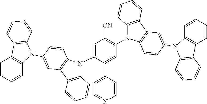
C1=C(N2C3=C(C4=C2C=CC(N2C5=C(C=CC=C5)C5=C2C=CC=C5)=C4)C=CC=C3)C(C2=CC=NC=C2)=CC(N2C3=C(C4=C2C=CC(N2C5=C(C=CC=C5)C5=C2C=CC=C5)=C4)C=CC=C3)=C1[CN]
